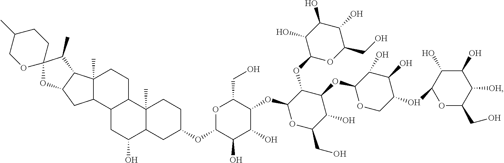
O1C(CO)C(OC2OC(CO)C(O)C(OC3OCC(OC4OC(CO)C([OH])C(O)C4O)C(O)C3O)C2OC2OC(CO)C(O)C(O)C2O)C(O)C(O)C1OC1CCC2(C)C(C1)C(O)CC1C2CCC2(C)C1CC1C2C(C)C2(O1)CCC(C)CO2
